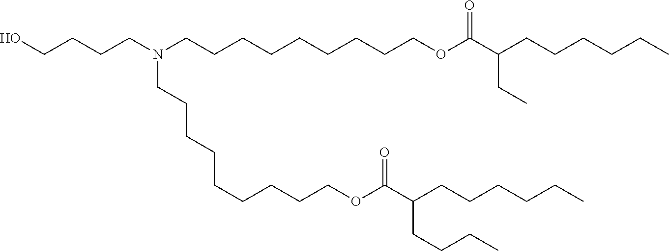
OCCCCN(CCCCCCCCCOC(C(CCCCCC)CC)=O)CCCCCCCCCOC(C(CCCCCC)CCCC)=O
